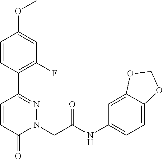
C1=CC(C2=NN(CC(NC3=CC=C4C(=C3)OCO4)=O)C(=O)C=C2)=C(F)C=C1OC
